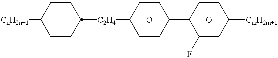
[CnH2n+1]C1CCC([C2H4]C2CCC(C3C(F)CC([CmH2m+1])CC3)CC2)CC1.O.O
